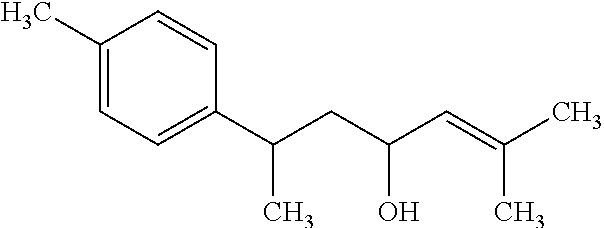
C1(C)=CC=C(C(CC(C=C(C)C)O)C)C=C1
